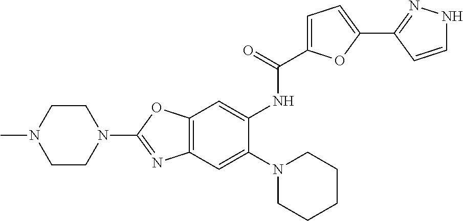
C12=C(OC(N3CCN(C)CC3)=N1)C=C(NC(=O)C1=CC=C(C3=NNC=C3)O1)C(N1CCCCC1)=C2
